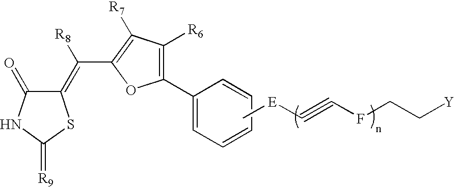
C[E]C#CFCC[Y].C1(=O)C(=C(C2=C([R7])C([R6])=C(C3=CC=CC=C3)O2)[R8])SC(=[R9])N1
